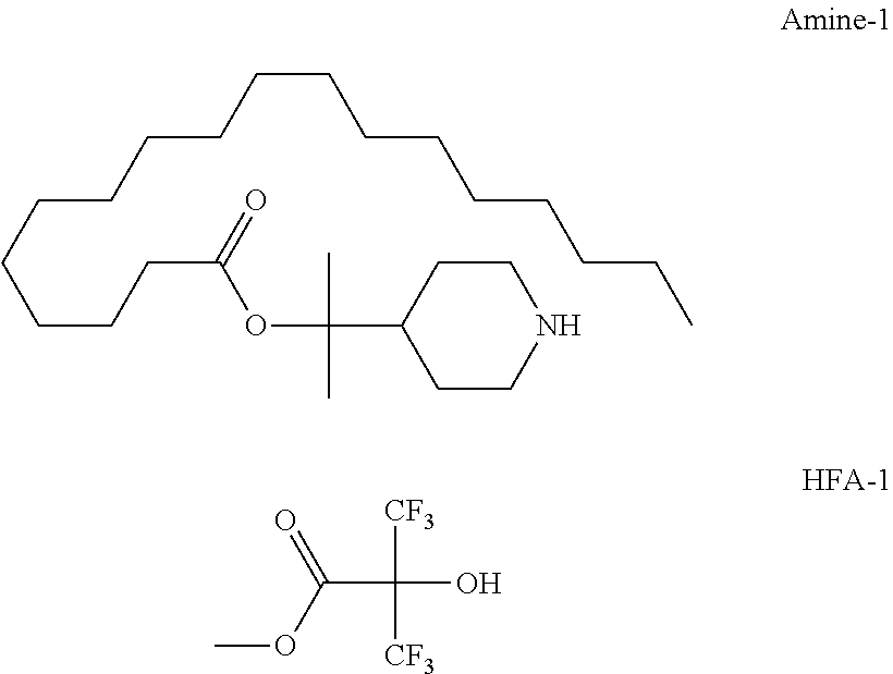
C1CNCCC1C(OC(CCCCCCCCCCCCCCCCC)=O)(C)C.COC(C(O)([CF3])[CF3])=O
